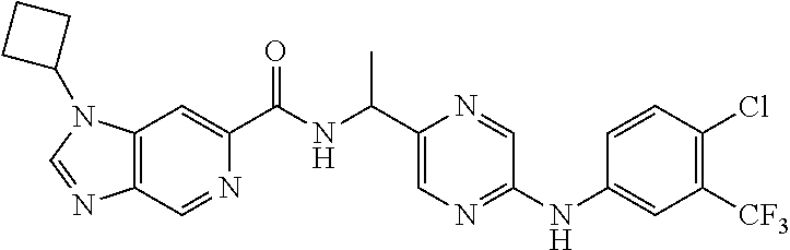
C12=C(C=NC(C(NC(C3=CN=C(NC4=CC([CF3])=C(Cl)C=C4)C=N3)C)=O)=C1)N=CN2C1CCC1
